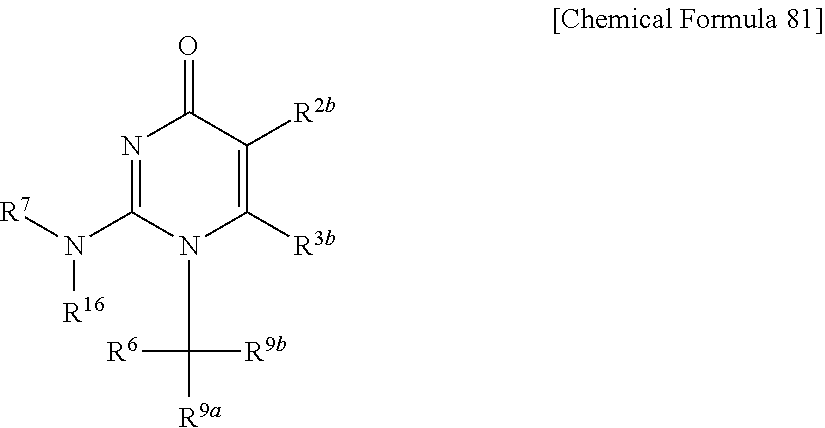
N1=C(N([R7])[R16])N(C([R6])([R9b])[R9a])C([R3b])=C([R2b])C1=O
